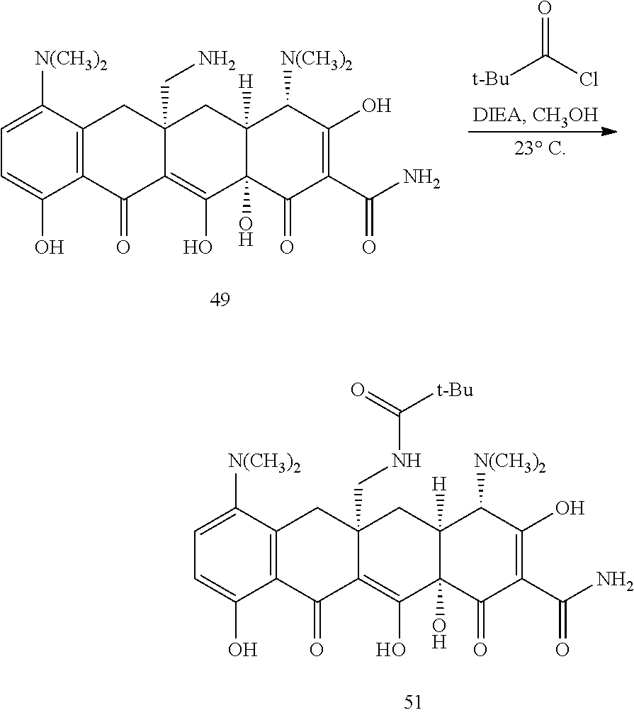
C1([N(CH3)2])=CC=C(O)C2=C1CC1(CNC([t-Bu])=O)C(=C(O)C3(O)C([H])(C1)C([N(CH3)2])C(O)=C(C(N)=O)C3=O)C2=O.C1([N(CH3)2])=CC=C(O)C2=C1CC1(CN)C(=C(O)C3(O)C([H])(C1)C([N(CH3)2])C(O)=C(C(N)=O)C3=O)C2=O.[t-Bu]C(Cl)=O
